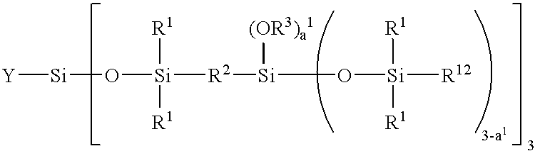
[Y][Si]O[Si]([R2][Si](O[Si]([R12])([R1])[R1])[(OR3)a1])([R1])[R1]
